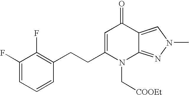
C1(F)=CC=CC(CCC2=CC(=O)C3=CN(C)N=C3N2C[COOEt])=C1F
